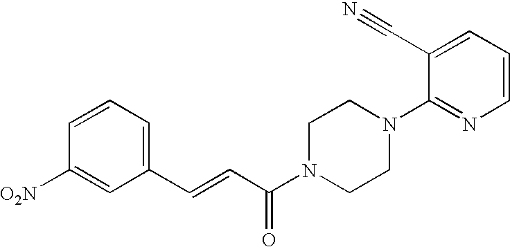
C1=CC=C(C=CC(N2CCN(C3=NC=CC=C3C#N)CC2)=O)C=C1[O2N]
